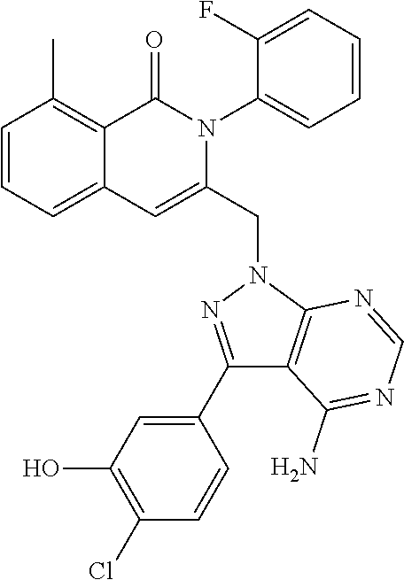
C1=CC=C2C(=C1C)C(=O)N(C1=CC=CC=C1F)C(CN1C3=C(C(N)=NC=N3)C(C3=CC(O)=C(Cl)C=C3)=N1)=C2
